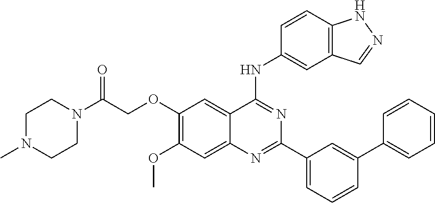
C1(OCC(=O)N2CCN(C)CC2)=C(OC)C=C2C(=C1)C(NC1=CC3=C(C=C1)NN=C3)=NC(C1=CC=CC(C3=CC=CC=C3)=C1)=N2
